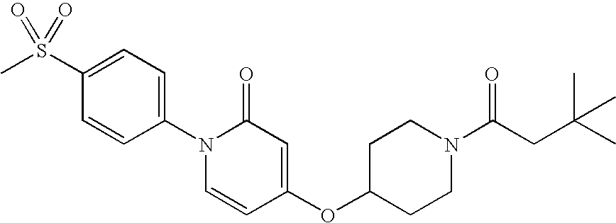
C1(S(C)(=O)=O)=CC=C(N2C=CC(OC3CCN(C(CC(C)(C)C)=O)CC3)=CC2=O)C=C1
